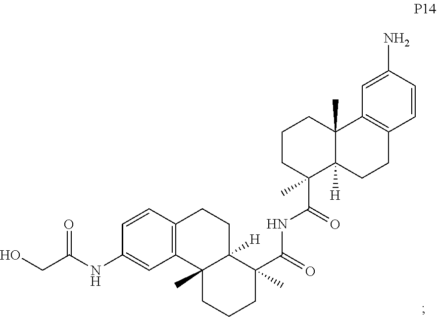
C1(NC(CO)=O)=CC2=C(C=C1)CCC1([H])C2(C)CCCC1(C(NC(C1(C)C2([H])C(C)(CCC1)C1=C(CC2)C=CC(N)=C1)=O)=O)C
